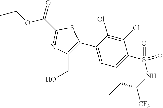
C1(C(=O)OCC)=NC(CO)=C(C2=CC=C(S(NC(CC)[CF3])(=O)=O)C(Cl)=C2Cl)S1
